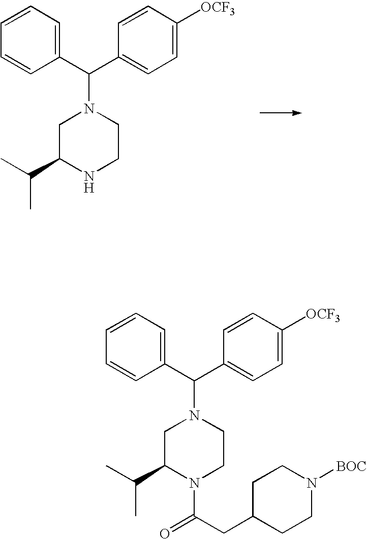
C1C(C(C)C)NCCN1C(C1=CC=CC=C1)C1=CC=C([OCF3])C=C1.C1C(C(C)C)N(C(CC2CCN([BOC])CC2)=O)CCN1C(C1=CC=CC=C1)C1=CC=C([OCF3])C=C1
